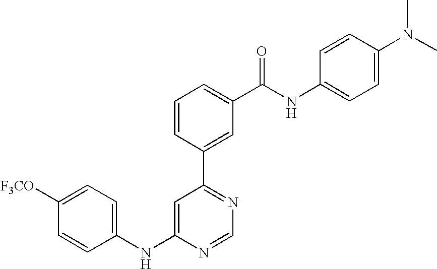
C1(NC2=CC(C3=CC(C(NC4=CC=C(N(C)C)C=C4)=O)=CC=C3)=NC=N2)=CC=C([F3CO])C=C1
